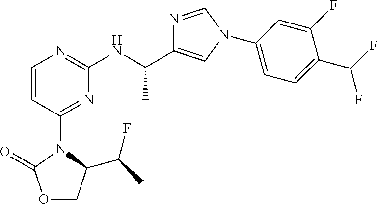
O1CC(C(F)C)N(C2=NC(NC(C)C3=CN(C4=CC=C(C(F)F)C(F)=C4)C=N3)=NC=C2)C1=O
